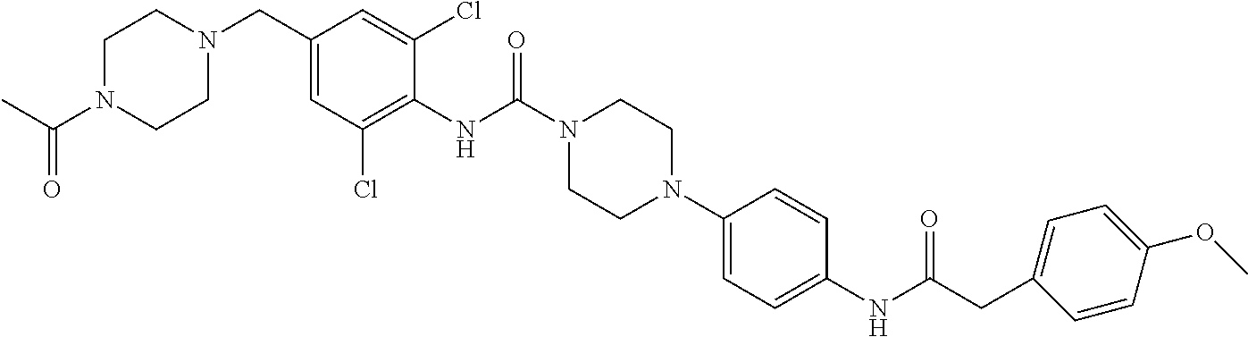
C1(CN2CCN(C(C)=O)CC2)=CC(Cl)=C(NC(N2CCN(C3=CC=C(NC(CC4=CC=C(OC)C=C4)=O)C=C3)CC2)=O)C(Cl)=C1
